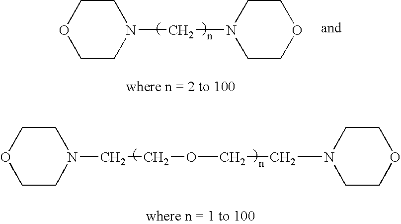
C1CN(CN2CCOCC2)CCO1.C1CN(CCOCCN2CCOCC2)CCO1
